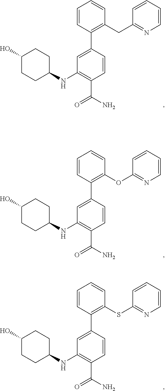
C1=C(C2=C(CC3=NC=CC=C3)C=CC=C2)C=CC(C(N)=O)=C1NC1CCC(O)CC1.C1=C(C2=C(SC3=NC=CC=C3)C=CC=C2)C=CC(C(N)=O)=C1NC1CCC(O)CC1.C1=C(C2=C(OC3=NC=CC=C3)C=CC=C2)C=CC(C(N)=O)=C1NC1CCC(O)CC1
